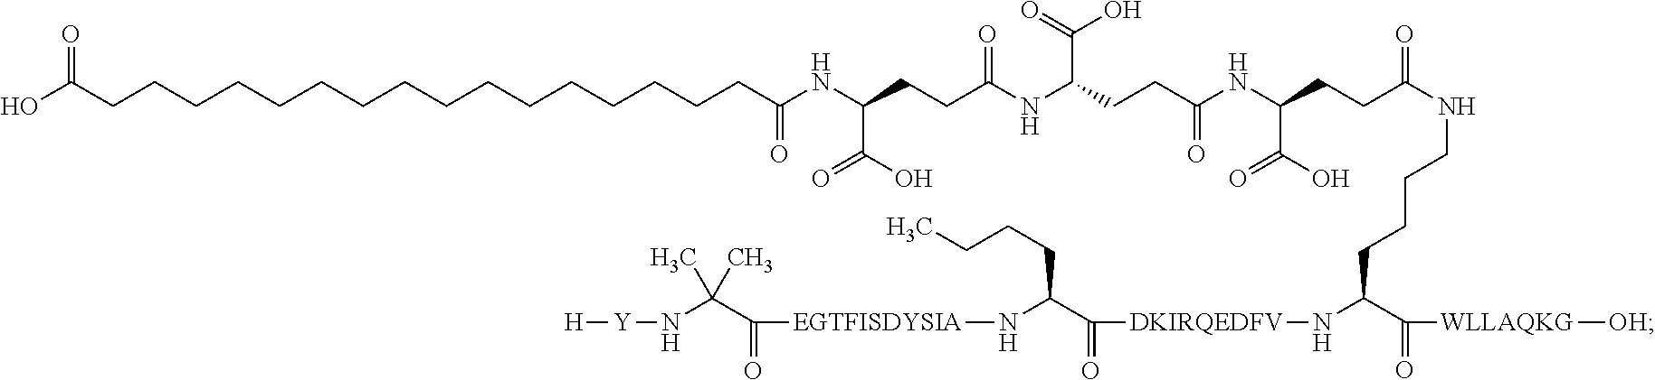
C(CCC(NC(CCC(NC(CCC(=O)NCCCCC(C(=O)[WLLAQKG][OH])N[DKIRQEDFV]C(C(CCCC)N[EGTFISDYSIA]C(C(N[Y][H])(C)C)=O)=O)C(=O)O)=O)C(O)=O)=O)(C(=O)O)NC(CCCCCCCCCCCCCCCCC(O)=O)=O
